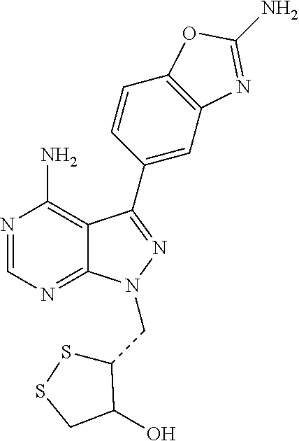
N1=CN=C2C(=C1N)C(C1=CC3=C(C=C1)OC(N)=N3)=NN2CC1SSCC1O
